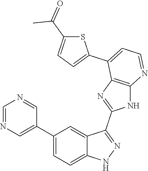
C1=NC=C(C2=CC=C3C(=C2)C(C2=NC4=C(N2)N=CC=C4C2=CC=C(C(=O)C)S2)=NN3)C=N1
